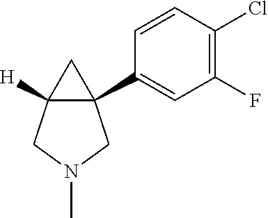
C12(C3=CC(F)=C(Cl)C=C3)C([H])(CN(C)C1)C2
